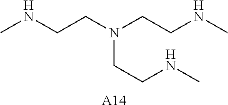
[A14].N(CCN(CCNC)CCNC)C
